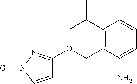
C1(C(C)C)=C(COC2=NN([G])C=C2)C(N)=CC=C1
